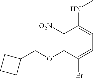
C1([O2N])=C(OCC2CCC2)C(Br)=CC=C1NC
